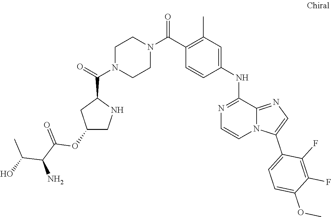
N12C(C3=CC=C(OC)C(F)=C3F)=CN=C1C(NC1=CC(C)=C(C(N3CCN(C(C4CC(OC(=O)C(C(C)O)N)CN4)=O)CC3)=O)C=C1)=NC=C2
